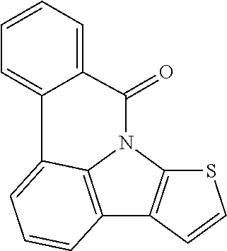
C12=C3N(C4=C1C=CS4)C(=O)C1=CC=CC=C1C3=CC=C2
